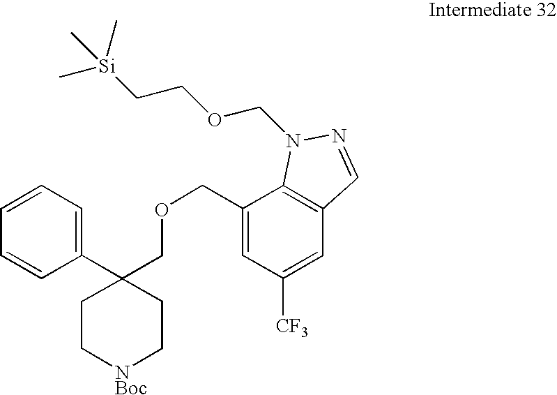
C1(COCC2(C3=CC=CC=C3)CC[NBoc]CC2)=CC([CF3])=CC2=C1N(COCC[Si](C)(C)C)N=C2
